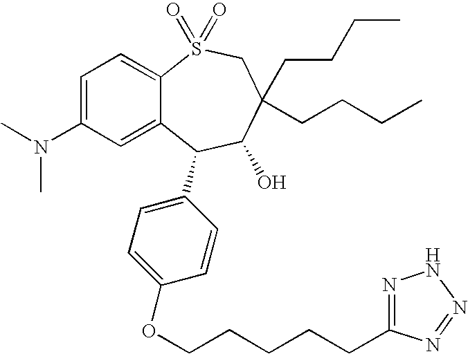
C12=CC(N(C)C)=CC=C1S(=O)(=O)CC(CCCC)(CCCC)C(O)C2C1=CC=C(OCCCCCC2=NNN=N2)C=C1
